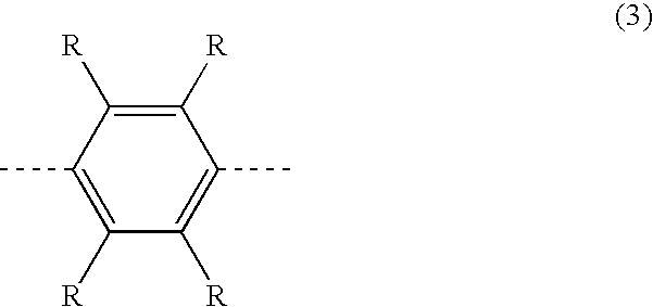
C1(C)=C([R])C([R])=C(C)C([R])=C1[R]
